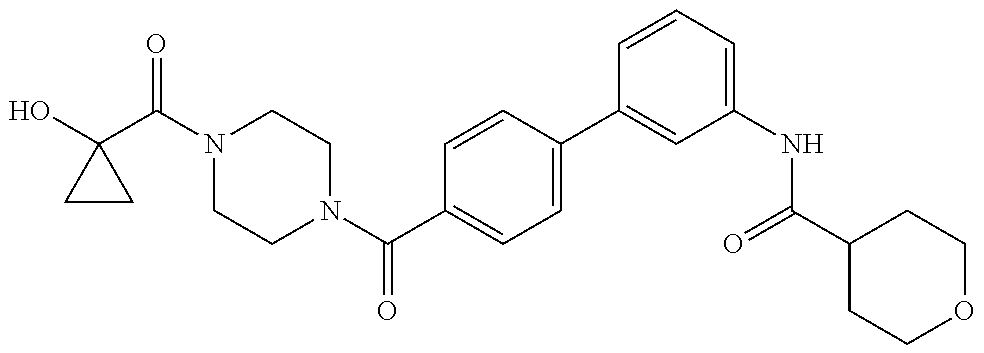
C1CC1(O)C(N1CCN(C(C2=CC=C(C3=CC(NC(C4CCOCC4)=O)=CC=C3)C=C2)=O)CC1)=O
